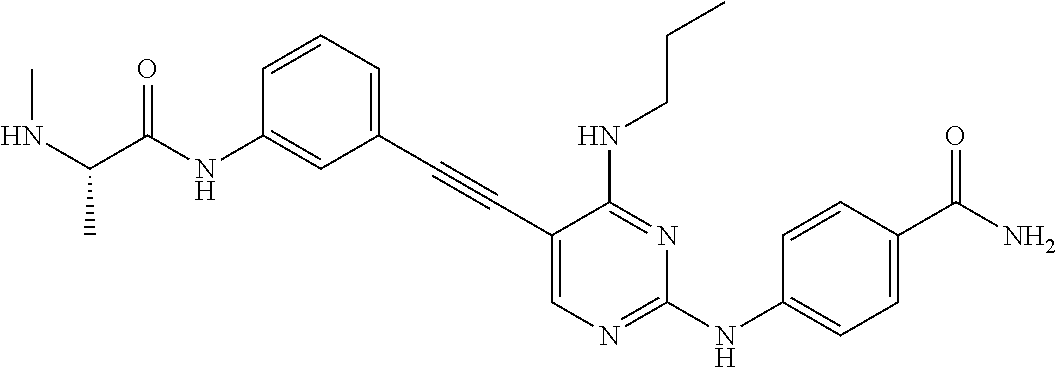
C1=C(NC(C(NC)C)=O)C=CC=C1C#CC1=CN=C(NC2=CC=C(C(N)=O)C=C2)N=C1NCCC
